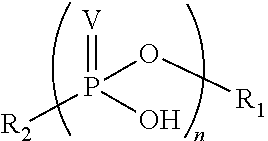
[V]=P(O)([R2])O[R1]
